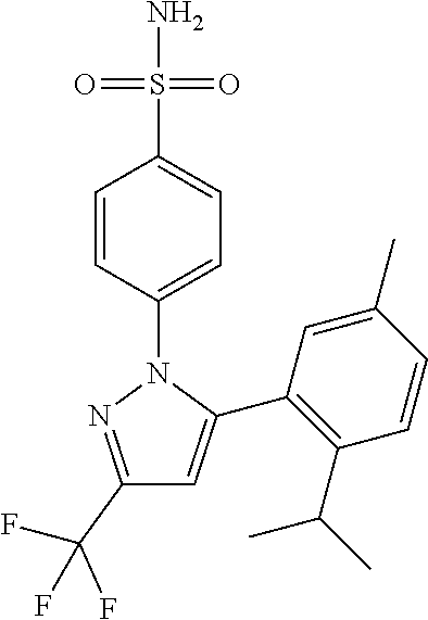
C1(C(F)(F)F)=NN(C2=CC=C(S(N)(=O)=O)C=C2)C(C2=C(C(C)C)C=CC(C)=C2)=C1
